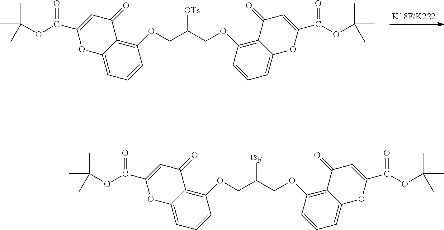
C1(OCC(COC2=C3C(=CC=C2)OC(C(OC(C)(C)C)=O)=CC3=O)[OTs])=C2C(=CC=C1)OC(C(OC(C)(C)C)=O)=CC2=O.C1(OCC(COC2=C3C(=CC=C2)OC(C(OC(C)(C)C)=O)=CC3=O)[18F])=C2C(=CC=C1)OC(C(OC(C)(C)C)=O)=CC2=O
